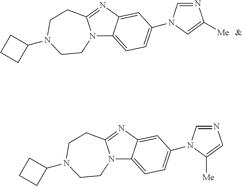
N12C3=CC=C(N4C=NC([Me])=C4)C=C3N=C1CCN(C1CCC1)CC2.N12C3=CC=C(N4C=NC=C4[Me])C=C3N=C1CCN(C1CCC1)CC2
